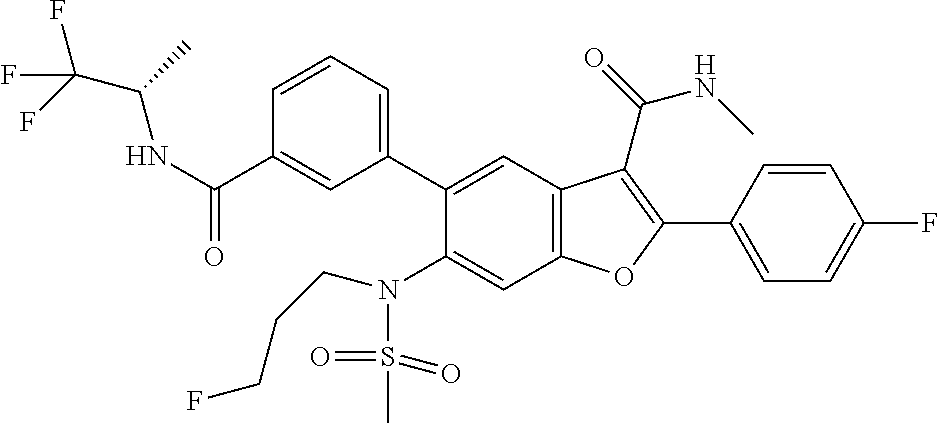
C1=CC(C2=C(C(=O)NC)C3=C(C=C(N(S(C)(=O)=O)CCCF)C(C4=CC=CC(C(NC(C(F)(F)F)C)=O)=C4)=C3)O2)=CC=C1F
